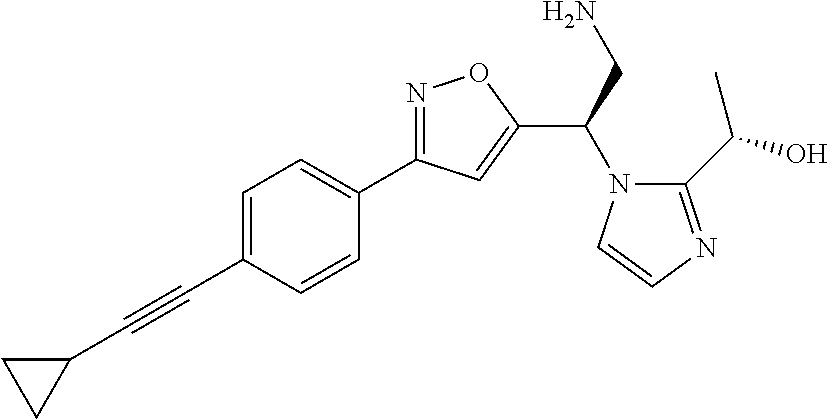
C1=C(C#CC2CC2)C=CC(C2=NOC(C(N3C(C(O)C)=NC=C3)CN)=C2)=C1
